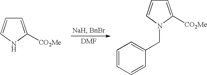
C1=C([CO2Me])NC=C1.C1=C([CO2Me])N(CC2=CC=CC=C2)C=C1
